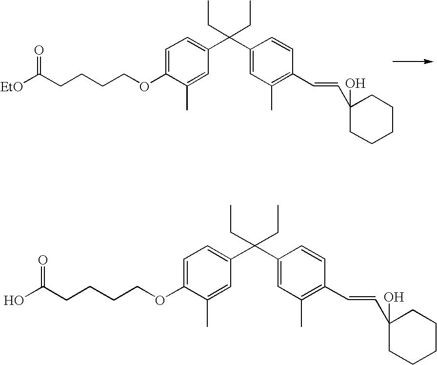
C1=C(OCCCCC(O)=O)C(C)=CC(C(C2=CC(C)=C(C=CC3(O)CCCCC3)C=C2)(CC)CC)=C1.C1=C(OCCCCC([EtO])=O)C(C)=CC(C(C2=CC(C)=C(C=CC3(O)CCCCC3)C=C2)(CC)CC)=C1
